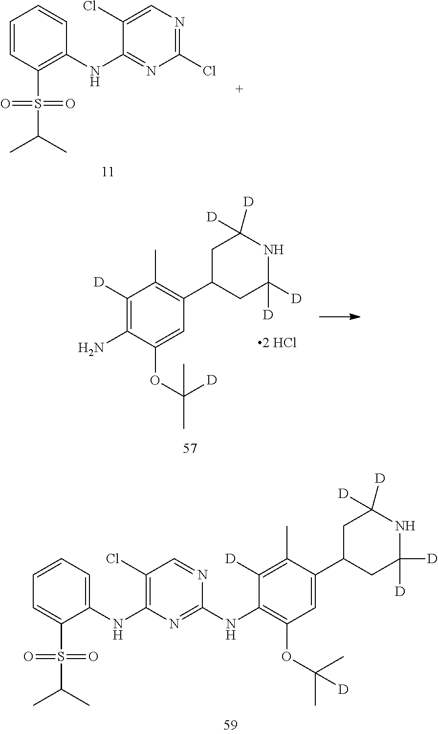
C1([D])=C(C)C(C2CC([D])([D])NC([D])([D])C2)=CC(OC([D])(C)C)=C1NC1=NC(NC2=CC=CC=C2S(C(C)C)(=O)=O)=C(Cl)C=N1.C1=CC(S(C(C)C)(=O)=O)=C(NC2=NC(Cl)=NC=C2Cl)C=C1.C1([D])=C(N)C(OC([D])(C)C)=CC(C2CC([D])([D])NC([D])([D])C2)=C1C
